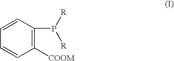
C1([COOM])=C(P([R])[R])C=CC=C1
